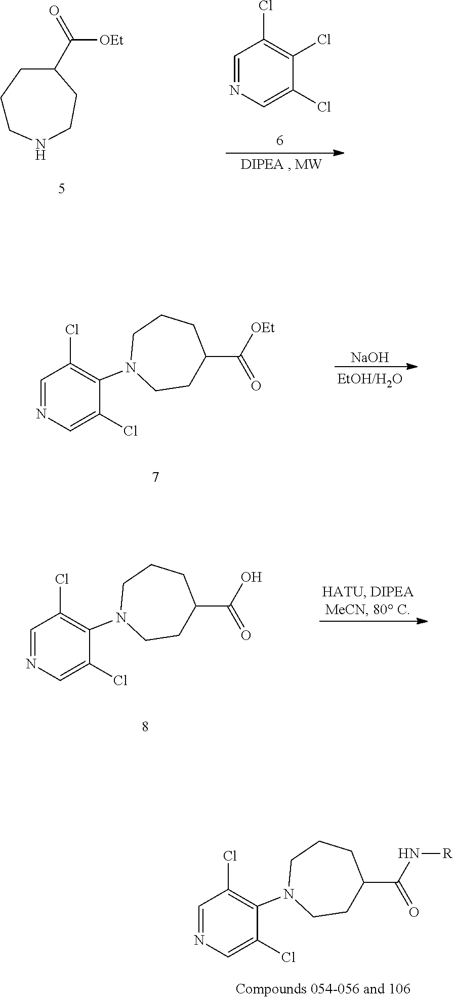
C1=NC=C(Cl)C(Cl)=C1Cl.C([OEt])(=O)C1CCNCCC1.C([OEt])(=O)C1CCN(C2=C(Cl)C=NC=C2Cl)CCC1.[NaOH].C(O)(=O)C1CCN(C2=C(Cl)C=NC=C2Cl)CCC1.C(N[R])(=O)C1CCN(C2=C(Cl)C=NC=C2Cl)CCC1
